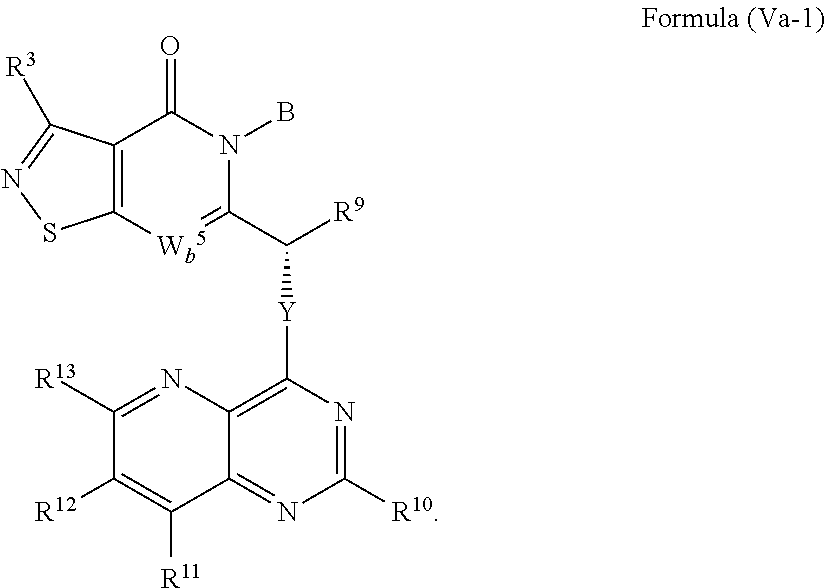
C12=C(C(=O)N(B)C(C([R9])[Y]C3=C4N=C([R13])C([R12])=C([R11])C4=NC([R10])=N3)=[Wb5]1)C([R3])=NS2
